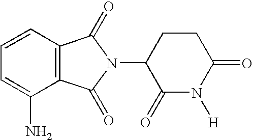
C1=CC2=C(C(N)=C1)C(=O)N(C1C(=O)N([H])C(=O)CC1)C2=O
